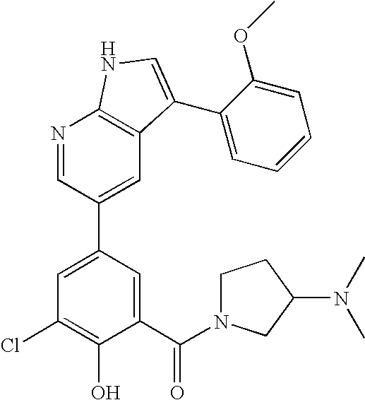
C1(C(N2CCC(N(C)C)C2)=O)=CC(C2=CC3=C(N=C2)NC=C3C2=CC=CC=C2OC)=CC(Cl)=C1O
